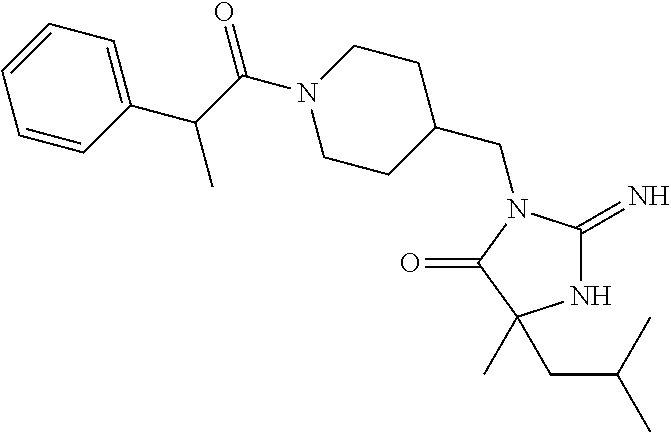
N1C(=N)N(CC2CCN(C(C(C3=CC=CC=C3)C)=O)CC2)C(=O)C1(C)CC(C)C
